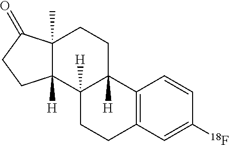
C12([H])CCC3=C(C1([H])CCC1(C)C2([H])CCC1=O)C=CC([18F])=C3
